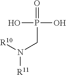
[R10]N(CP(=O)(O)O)[R11]
